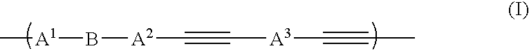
[A1](B[A2]C#C[A3]C#CC)C
